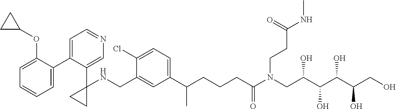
C1(C2=CC=NC=C2C2(NCC3=CC(C(CCCC(N(CC(C(C(C(CO)O)O)O)O)CCC(NC)=O)=O)C)=CC=C3Cl)CC2)=CC=CC=C1OC1CC1
